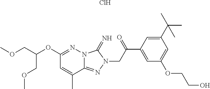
C1(OC(COC)COC)=NN2C(=NN(CC(C3=CC(OCCO)=CC(C(C)(C)C)=C3)=O)C2=N)C(C)=C1.Cl
